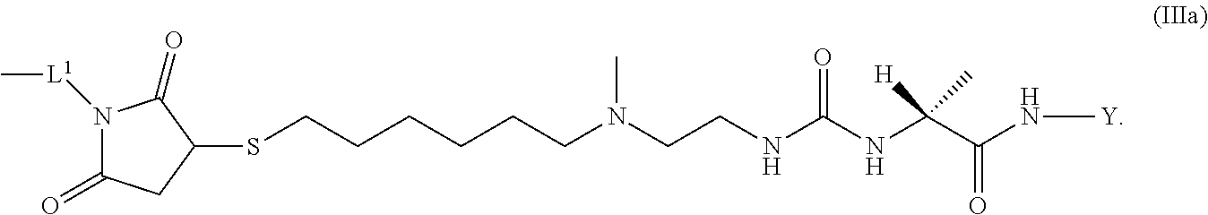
C(CCCCCN(CCNC(NC(C(N[Y])=O)([H])C)=O)C)SC1CC(=O)N([L1]C)C1=O
